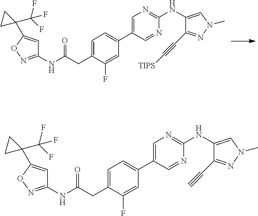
C1=C(C2=CC=C(CC(NC3=NOC(C4(C(F)(F)F)CC4)=C3)=O)C(F)=C2)C=NC(NC2=CN(C)N=C2C#C[TIPS])=N1.C1=C(C2=CC=C(CC(NC3=NOC(C4(C(F)(F)F)CC4)=C3)=O)C(F)=C2)C=NC(NC2=CN(C)N=C2C#C)=N1
